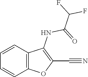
C1=CC2=C(C=C1)OC(C#N)=C2NC(=O)C(F)F
